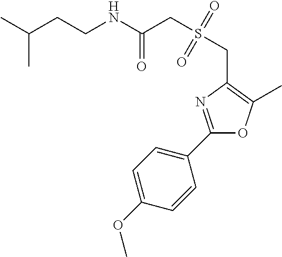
S(CC1=C(C)OC(C2=CC=C(OC)C=C2)=N1)(CC(NCCC(C)C)=O)(=O)=O
